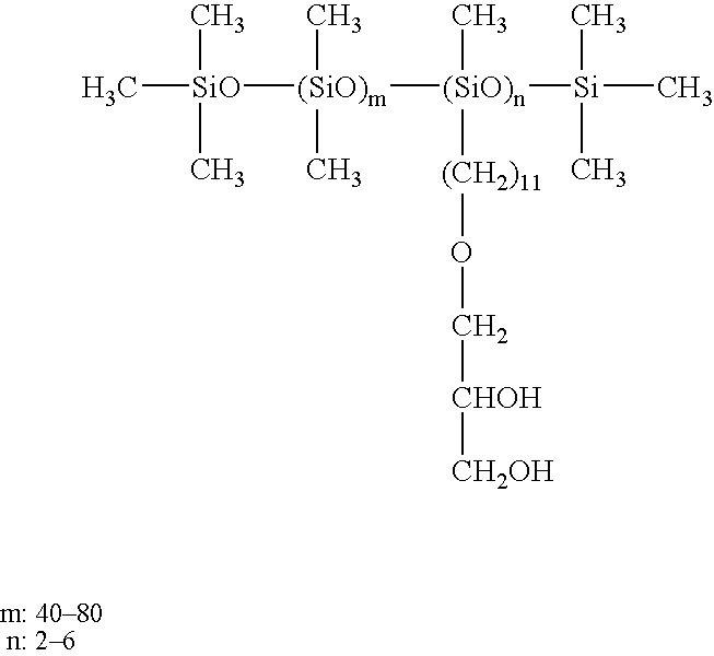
C[SiO]([(SiO)m]([(SiO)n](C)([(CH2)11]OC[CHOH][CH2OH])[Si](C)(C)C)(C)C)(C)C
